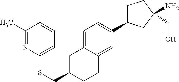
S(CC1CC2=CC=C(C3CCC(N)(CO)C3)C=C2CC1)C1=CC=CC(C)=N1
